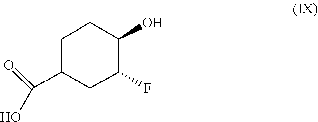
C1C(C(=O)O)CC(F)C(O)C1
